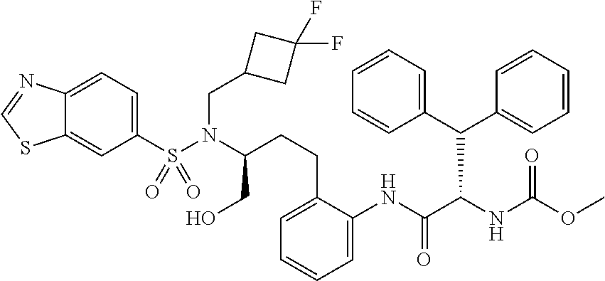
C1(S(N(C(CO)CCC2=CC=CC=C2NC(C(NC(OC)=O)C(C2=CC=CC=C2)C2=CC=CC=C2)=O)CC2CC(F)(F)C2)(=O)=O)=CC=C2C(=C1)SC=N2
